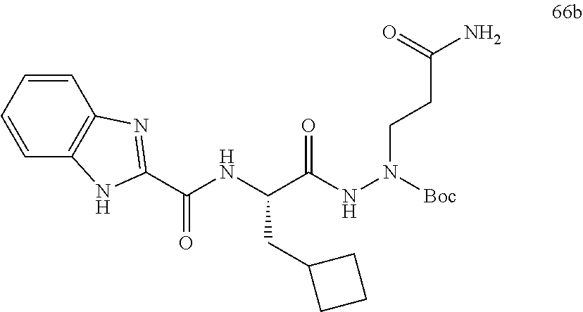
C(C(NN(CCC(N)=O)[Boc])=O)(NC(C1=NC2=C(N1)C=CC=C2)=O)CC1CCC1
